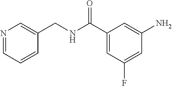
N1=CC=CC(CNC(C2=CC(F)=CC(N)=C2)=O)=C1
